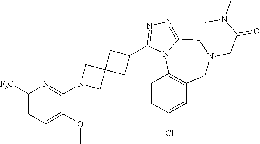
C1([F3C])=CC=C(OC)C(N2CC3(C2)CC(C2=NN=C4N2C2=C(CN(CC(=O)N(C)C)C4)C=C(Cl)C=C2)C3)=N1
